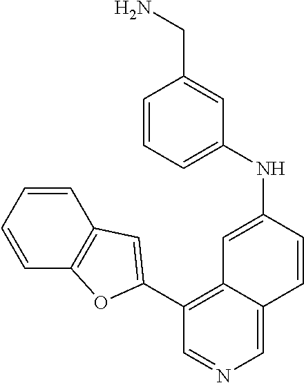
C1(NC2=CC3=C(C4=CC5=C(C=CC=C5)O4)C=NC=C3C=C2)=CC=CC(CN)=C1
